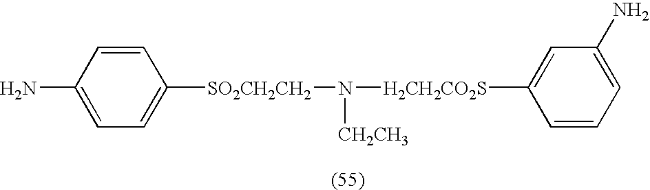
NC1=CC=C([SO2CH2CH2]N([H2CH2CO2S]C2=CC(N)=CC=C2)[CH2CH3])C=C1
